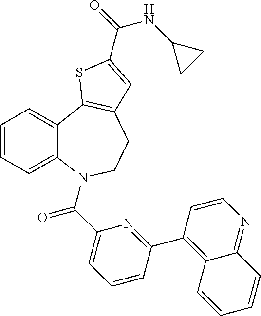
C1=CC=C2C(=C1)C1=C(CCN2C(C2=CC=CC(C3=C4C(=NC=C3)C=CC=C4)=N2)=O)C=C(C(=O)NC2CC2)S1
